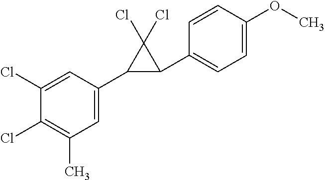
C1=C(C2C(C3=CC=C(OC)C=C3)C2(Cl)Cl)C=C(Cl)C(Cl)=C1C
